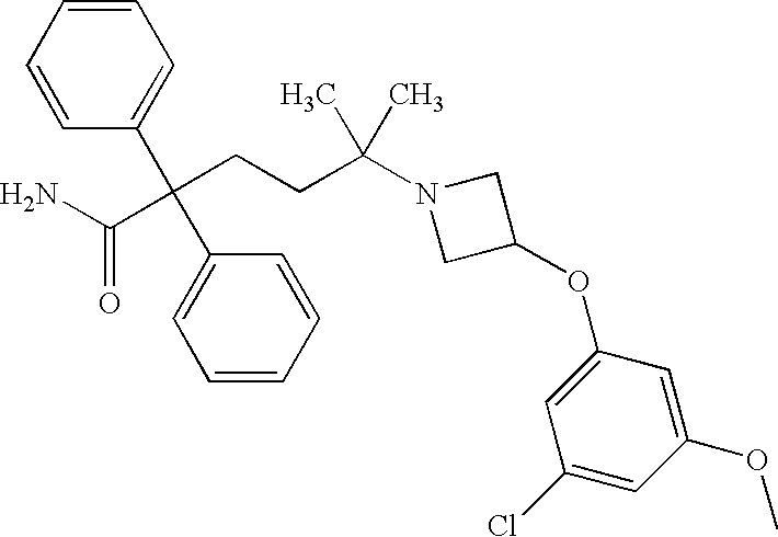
C1=CC=CC(C(CCC(N2CC(OC3=CC(Cl)=CC(OC)=C3)C2)(C)C)(C(N)=O)C2=CC=CC=C2)=C1
